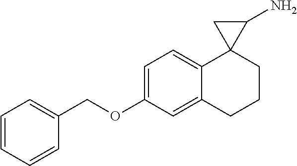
O(C1=CC=C2C(=C1)CCCC21C(N)C1)CC1=CC=CC=C1
